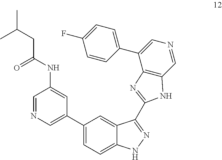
C1(C2=CN=CC(NC(CC(C)C)=O)=C2)=CC=C2C(=C1)C(C1=NC3=C(C=NC=C3C3=CC=C(F)C=C3)N1)=NN2
